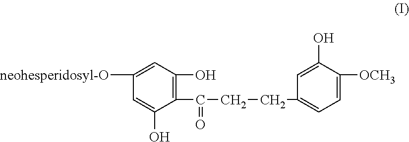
C1(C(=O)CCC2=CC=C([OCH3])C(O)=C2)=C(O)C=C([neohesperidosyl-O])C=C1O
